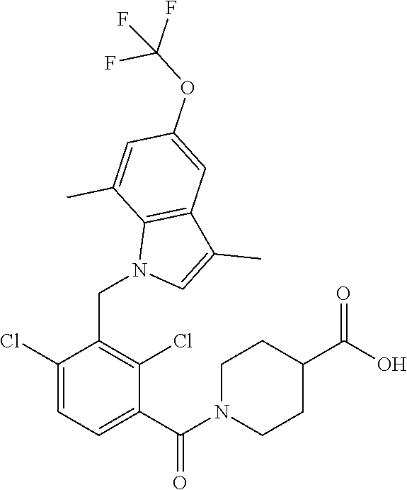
C1(CN2C=C(C)C3=C2C(C)=CC(OC(F)(F)F)=C3)=C(Cl)C(C(N2CCC(C(O)=O)CC2)=O)=CC=C1Cl
